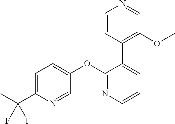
C1=C(C(F)(F)C)N=CC(OC2=NC=CC=C2C2=C(OC)C=NC=C2)=C1
